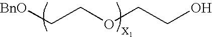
C(COCCO)[BnO]
